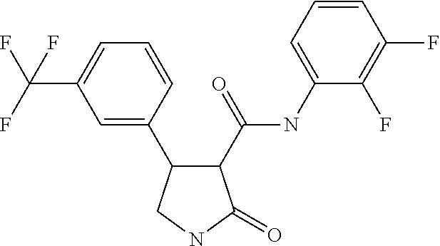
C1=C(C(F)(F)F)C=C(C2C(C(=O)NC3=CC=CC(F)=C3F)C(=O)NC2)C=C1
